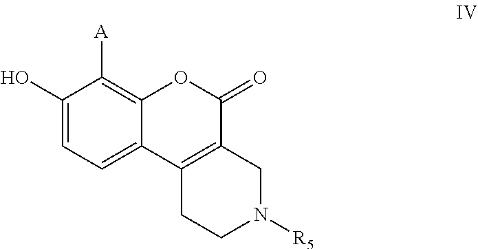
C1(O)=CC=C2C(=C1[A])OC(=O)C1=C2CCN([R5])C1
